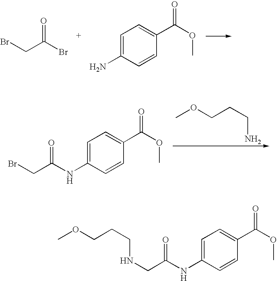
BrCC(Br)=O.C1=C(N)C=CC(C(OC)=O)=C1.C1=C(NC(CBr)=O)C=CC(C(OC)=O)=C1.COCCCN.C1=C(NC(CNCCCOC)=O)C=CC(C(OC)=O)=C1
